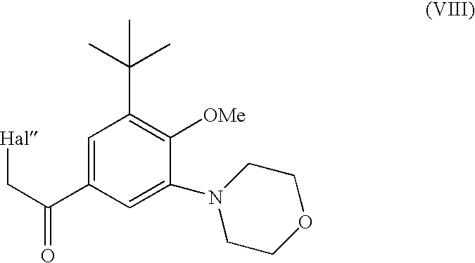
C(C(C1=CC(C(C)(C)C)=C([OMe])C(N2CCOCC2)=C1)=O)[Hal]
